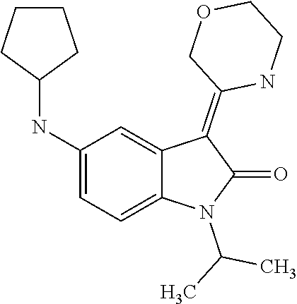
CC(N1C(=O)C(=C2COCCN2)C2=CC(NC3CCCC3)=CC=C12)C
